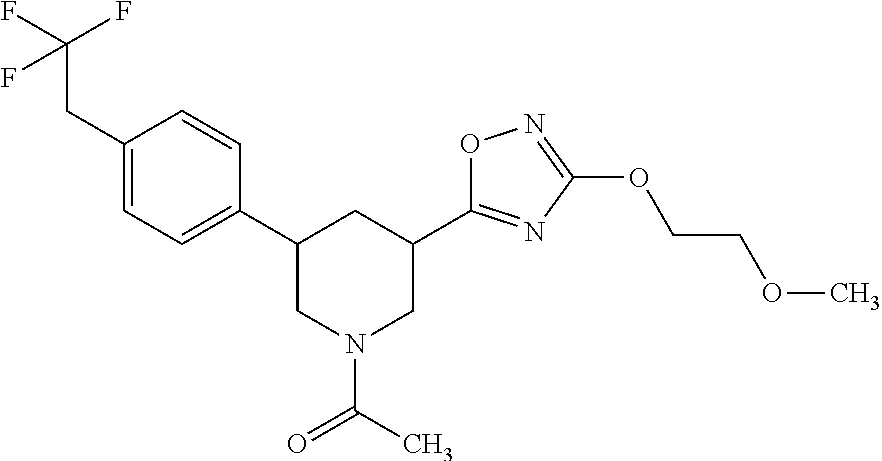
C1(CC(F)(F)F)=CC=C(C2CN(C(=O)C)CC(C3=NC(OCCOC)=NO3)C2)C=C1
